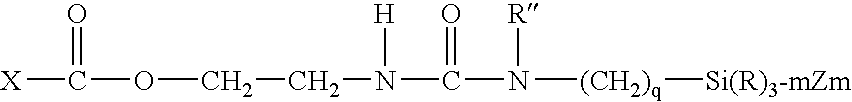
[X]C(=O)OCCN(C(N([(CH2)q][Si(R)3-mZm])[R])=O)[H]
